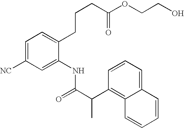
C1=CC=C2C(=C1C(C(=O)NC1=CC([NC])=CC=C1CCCC(OCCO)=O)C)C=CC=C2
